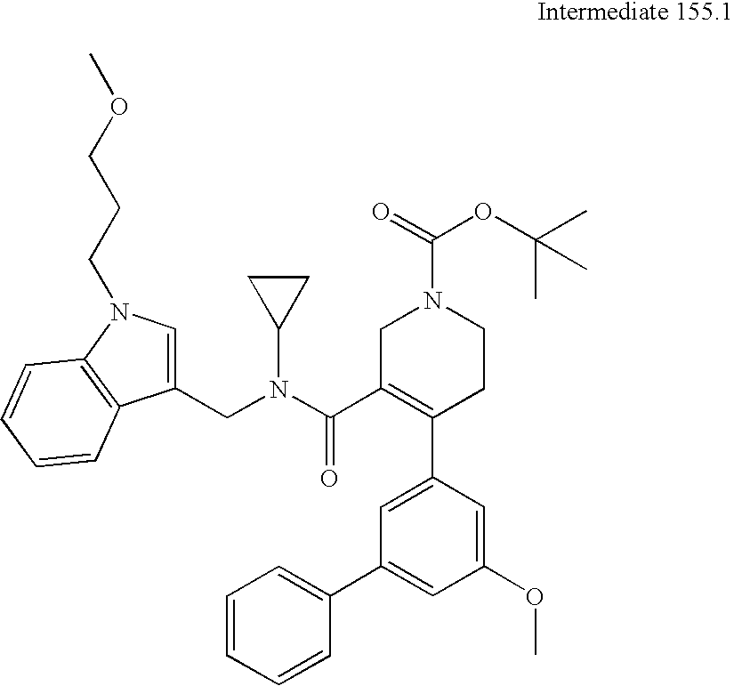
C1(CN(C2CC2)C(=O)C2=C(C3=CC(C4=CC=CC=C4)=CC(OC)=C3)CCN(C(=O)OC(C)(C)C)C2)=CN(CCCOC)C2=C1C=CC=C2
